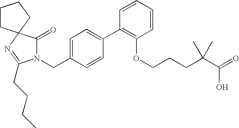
C1CC2(CC1)N=C(CCCC)N(CC1=CC=C(C3=C(OCCCC(C(O)=O)(C)C)C=CC=C3)C=C1)C2=O
